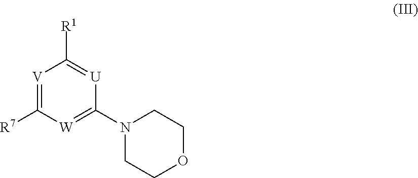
[R7]C1=[V]C([R1])=[U]C(N2CCOCC2)=[W]1
